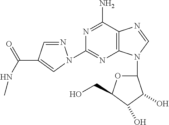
C1=NN(C2=NC3=C(C(N)=N2)N=CN3C2OC(CO)C(O)C2O)C=C1C(NC)=O
